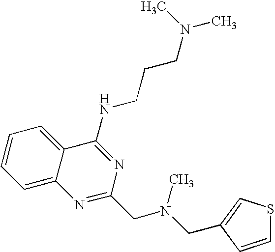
C1=C2C(=CC=C1)C(NCCCN(C)C)=NC(CN(CC1=CSC=C1)C)=N2
